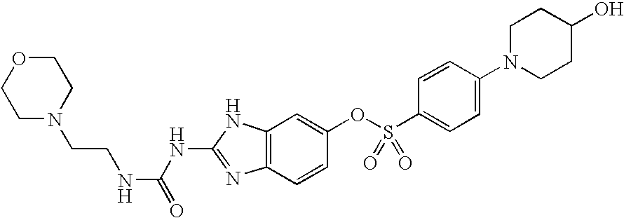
C12=C(NC(NC(NCCN3CCOCC3)=O)=N1)C=C(OS(C1=CC=C(N3CCC(O)CC3)C=C1)(=O)=O)C=C2
